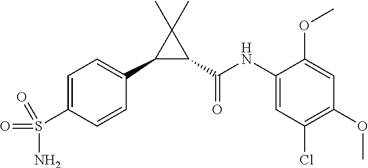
C1=C(S(N)(=O)=O)C=CC(C2C(C(=O)NC3=CC(Cl)=C(OC)C=C3OC)C2(C)C)=C1
